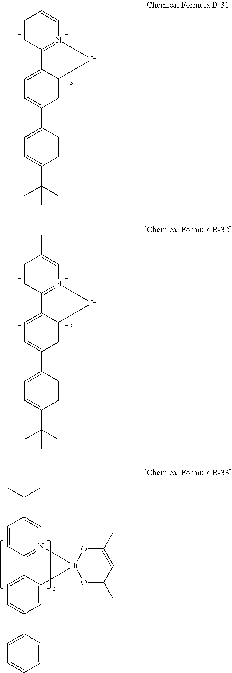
C1=CC2=N(C=C1)[Ir]C1=CC(C3=CC=C(C(C)(C)C)C=C3)=CC=C21.C1=CC2=N(C=C1C)[Ir]C1=CC(C3=CC=C(C(C)(C)C)C=C3)=CC=C21.C1=CC2=N(C=C1C(C)(C)C)[Ir]1(C3=CC(C4=CC=CC=C4)=CC=C23)O=C(C)C=C(C)O1
